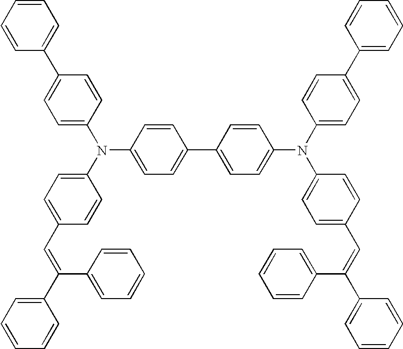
C1=CC=CC(C(=CC2=CC=C(N(C3=CC=C(C4=CC=CC=C4)C=C3)C3=CC=C(C4=CC=C(N(C5=CC=C(C6=CC=CC=C6)C=C5)C5=CC=C(C=C(C6=CC=CC=C6)C6=CC=CC=C6)C=C5)C=C4)C=C3)C=C2)C2=CC=CC=C2)=C1
